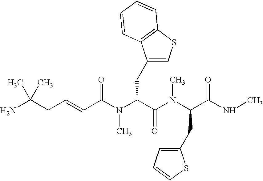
NC(CC=CC(N(C(C(N(C(C(NC)=O)CC1=CC=CS1)C)=O)CC1=CSC2=C1C=CC=C2)C)=O)(C)C
